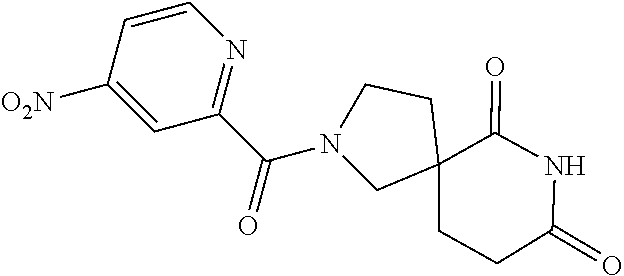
N1(C(C2=NC=CC([O2N])=C2)=O)CC2(CCC(=O)NC2=O)CC1
